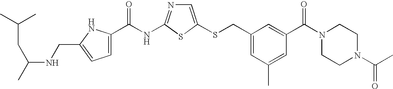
C1=C(SCC2=CC(C)=CC(C(N3CCN(C(=O)C)CC3)=O)=C2)SC(NC(=O)C2=CC=C(CNC(C)CC(C)C)N2)=N1
